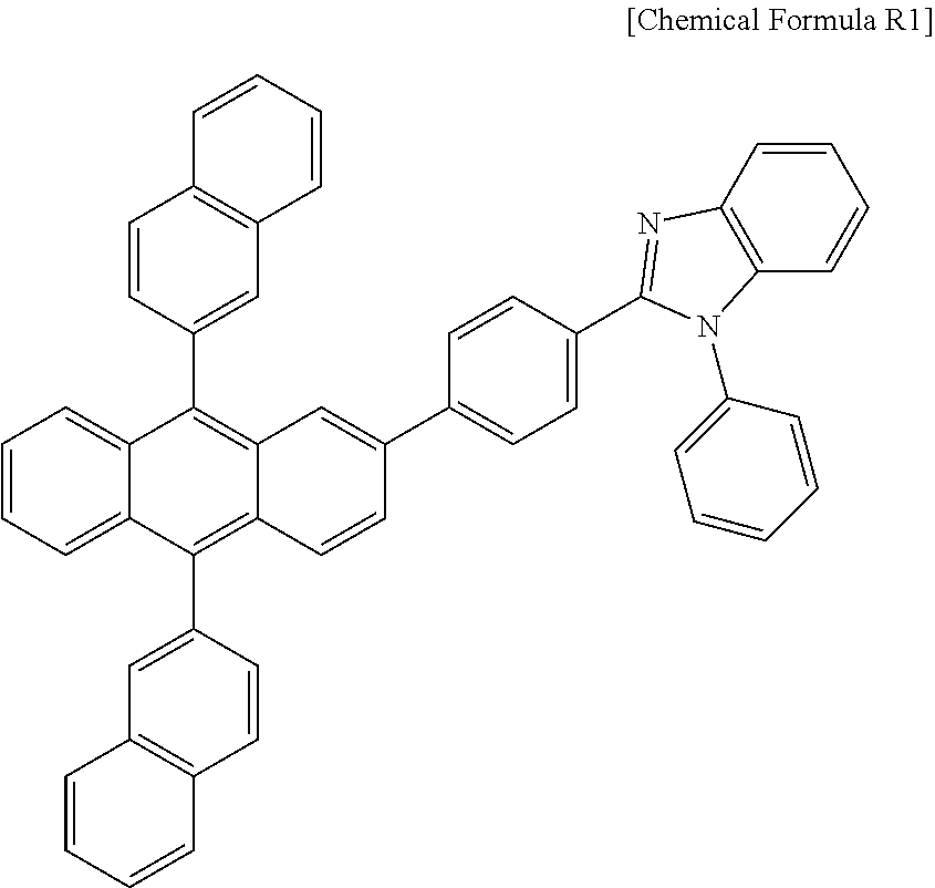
C1=CC(C2=C3C(=C(C4=CC5=C(C=C4)C=CC=C5)C4=CC=CC=C24)C=CC(C2=CC=C(C4=NC5=C(C=CC=C5)N4C4=CC=CC=C4)C=C2)=C3)=CC2=C1C=CC=C2
